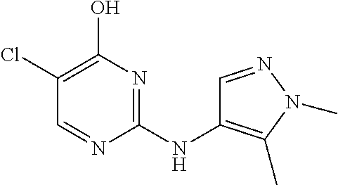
C1(NC2=C(C)N(C)N=C2)=NC(O)=C(Cl)C=N1
